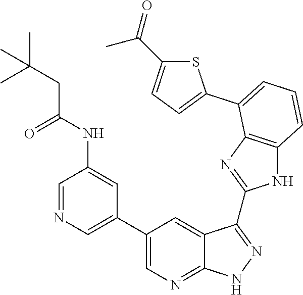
C1=NC=C(C2=CN=C3C(=C2)C(C2=NC4=C(N2)C=CC=C4C2=CC=C(C(=O)C)S2)=NN3)C=C1NC(CC(C)(C)C)=O
